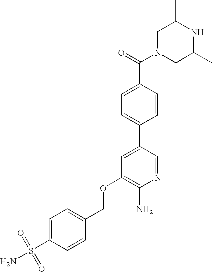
C1N(C(=O)C2=CC=C(C3=CC(OCC4=CC=C(S(N)(=O)=O)C=C4)=C(N)N=C3)C=C2)CC(C)NC1C
